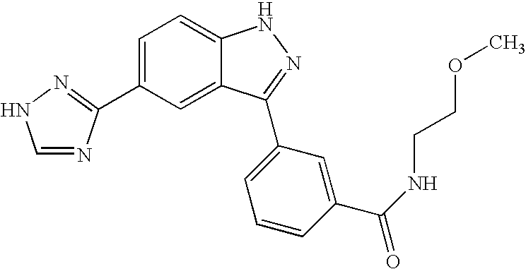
C1=C(C2=NNC=N2)C=C2C(=C1)NN=C2C1=CC=CC(C(NCCOC)=O)=C1
